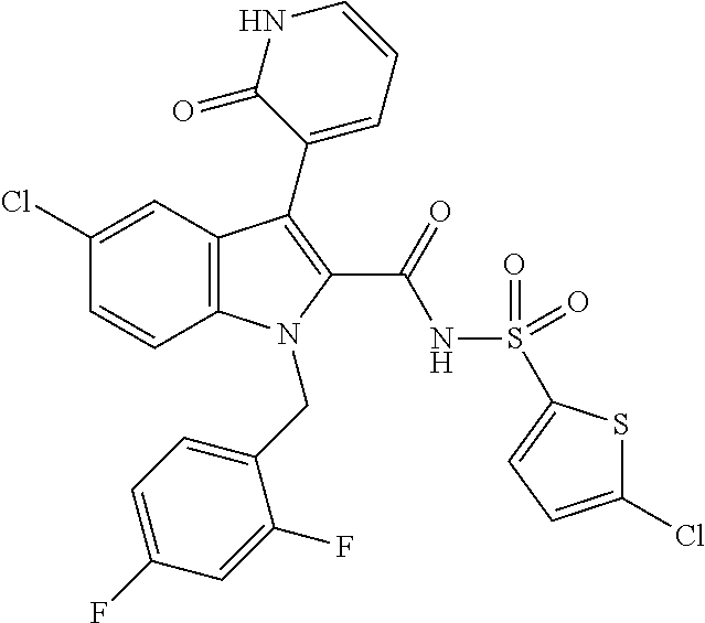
C1(Cl)=CC2=C(C=C1)N(CC1=CC=C(F)C=C1F)C(C(=O)NS(=O)(=O)C1=CC=C(Cl)S1)=C2C1=CC=CNC1=O
